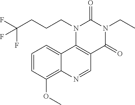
C1=CC(OC)=C2C(=C1)C1=C(C=N2)C(=O)N(CC)C(=O)N1CCCC(F)(F)F
